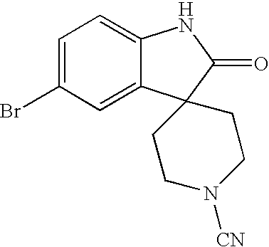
C1=C(Br)C=C2C(=C1)NC(=O)C21CCN([CN])CC1
